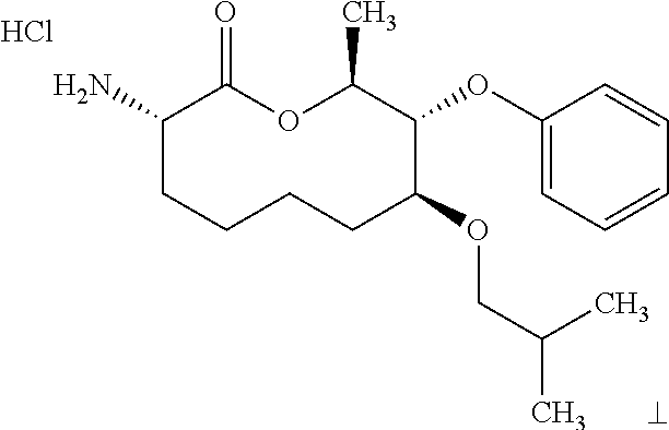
Cl.NC1CCCCC(OCC(C)C)C(OC2=CC=CC=C2)C(C)OC1=O
